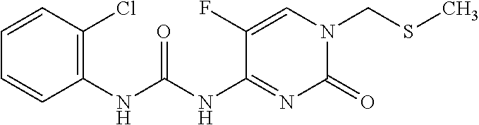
S(CN1C(=O)N=C(NC(NC2=C(Cl)C=CC=C2)=O)C(F)=C1)C
